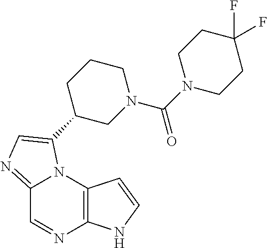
C12=NC=C(C3CN(C(N4CCC(F)(F)CC4)=O)CCC3)N1C1=C(N=C2)NC=C1
